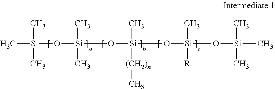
C[Si](C)(C)O[Si](C)(C)O[Si](C)([(CH2)n]C)O[Si](O[Si](C)(C)C)(C)[R]
